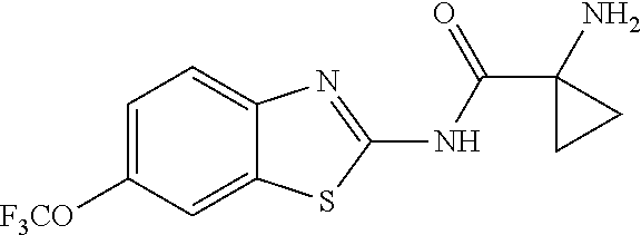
C1=C([F3CO])C=C2C(=C1)N=C(NC(=O)C1(N)CC1)S2
